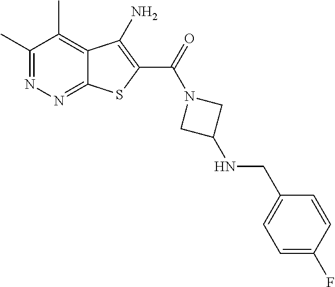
C1(C)=NN=C2C(=C1C)C(N)=C(C(=O)N1CC(NCC3=CC=C(F)C=C3)C1)S2
